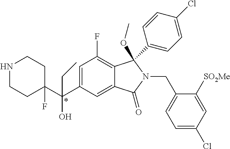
N1CCC(C(C2=CC(F)=C3C(=C2)C(=O)N(CC2=CC=C(Cl)C=C2[SO2Me])C3(OC)C2=CC=C(Cl)C=C2)(CC)O)(F)CC1
